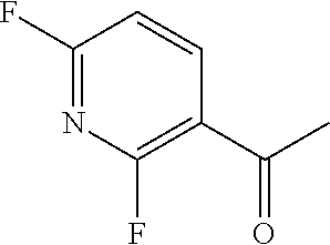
C1(F)=NC(F)=C(C(=O)C)C=C1
